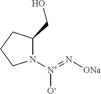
N1([N+](=N[ONa])[O-])C(CO)CCC1
